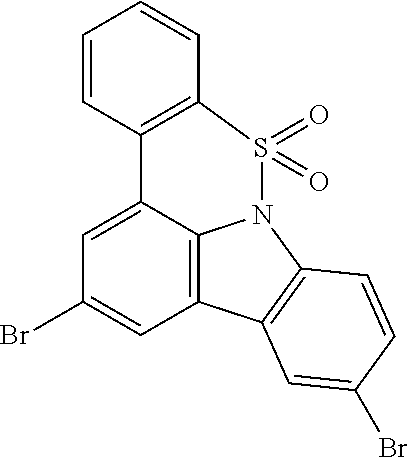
C1=CC2=C(C=C1)S(=O)(=O)N1C3=C(C=C(Br)C=C23)C2=C1C=CC(Br)=C2
